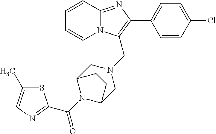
C1=CC2=NC(C3=CC=C(Cl)C=C3)=C(CN3CC4N(C(=O)C5=NC=C(C)S5)C(C3)CC4)N2C=C1
